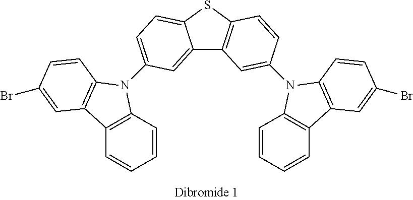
C12=CC(N3C4=C(C=CC=C4)C4=C3C=CC(Br)=C4)=CC=C1SC1=C2C=C(N2C3=C(C=CC=C3)C3=C2C=CC(Br)=C3)C=C1
